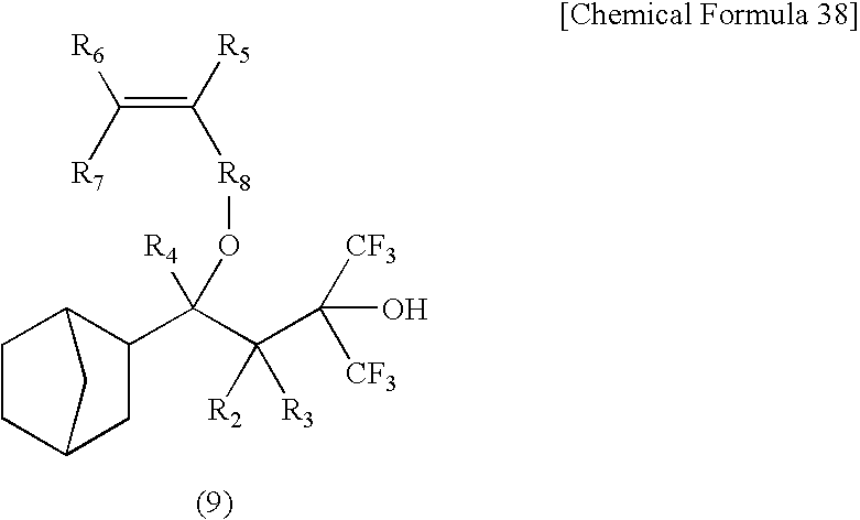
C1C2CC(C(C(C([CF3])([CF3])O)([R2])[R3])([R4])O[R8]C(=C([R7])[R6])[R5])C(C1)C2
